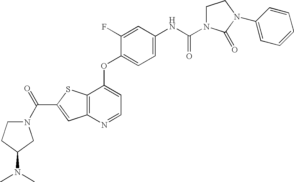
C12=C(SC(C(N3CCC(N(C)C)C3)=O)=C1)C(OC1=CC=C(NC(=O)N3CCN(C4=CC=CC=C4)C3=O)C=C1F)=CC=N2
